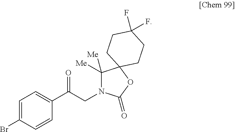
C1=C(Br)C=CC(C(CN2C([Me])([Me])C3(OC2=O)CCC(F)(F)CC3)=O)=C1
